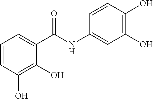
C1=CC(O)=C(O)C(C(NC2=CC(O)=C(O)C=C2)=O)=C1
